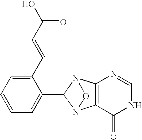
C1(C=CC(O)=O)=CC=CC=C1C1N2C3=C(N1O2)N=CNC3=O
